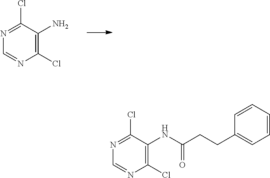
C1=NC(Cl)=C(N)C(Cl)=N1.C1(Cl)=C(NC(CCC2=CC=CC=C2)=O)C(Cl)=NC=N1
